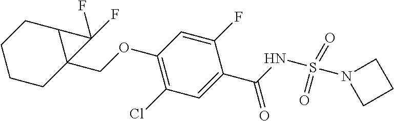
C1CCCC2(COC3=C(Cl)C=C(C(NS(N4CCC4)(=O)=O)=O)C(F)=C3)C1C2(F)F
